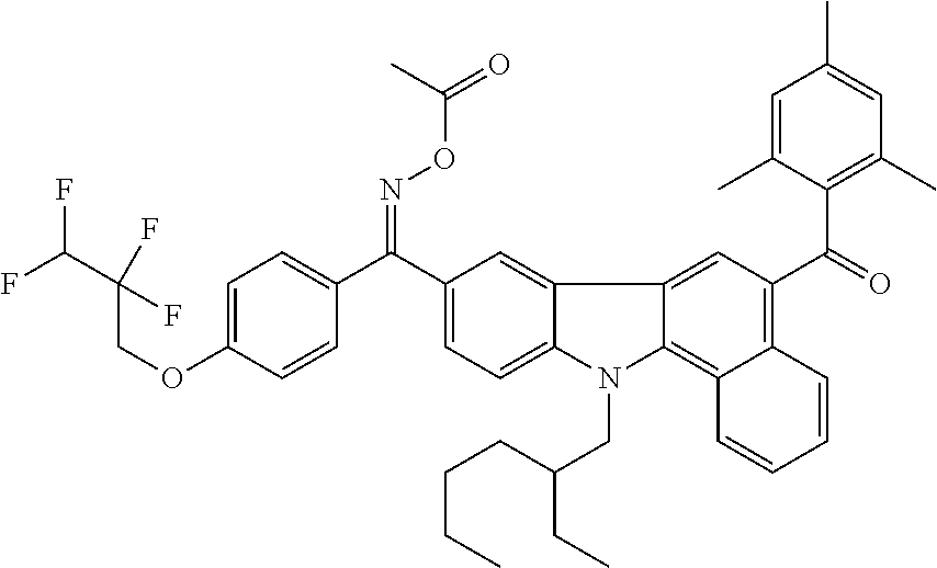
C1=C(C(C2=CC=C3C(=C2)C2=CC(C(C4=C(C)C=C(C)C=C4C)=O)=C4C(=C2N3CC(CCCC)CC)C=CC=C4)=NOC(C)=O)C=CC(OCC(C(F)F)(F)F)=C1
